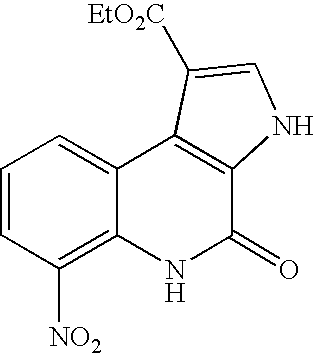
C1=CC([NO2])=C2C(=C1)C1=C(C(=O)N2)NC=C1[EtO2C]
